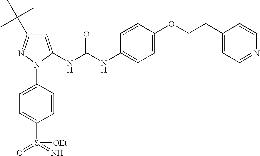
C1=C(NC(NC2=CC=C(OCCC3=CC=NC=C3)C=C2)=O)N(C2=CC=C(S(=N)(=O)[OEt])C=C2)N=C1C(C)(C)C
